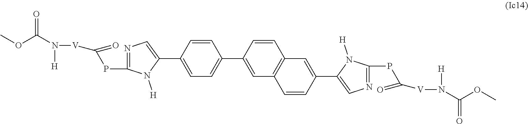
COC(N([H])[V]C(PC1=NC=C(C2=CC=C(C3=CC4=C(C=C3)C=C(C3=CN=C(PC([V]N(C(OC)=O)[H])=O)N3[H])C=C4)C=C2)N1[H])=O)=O
